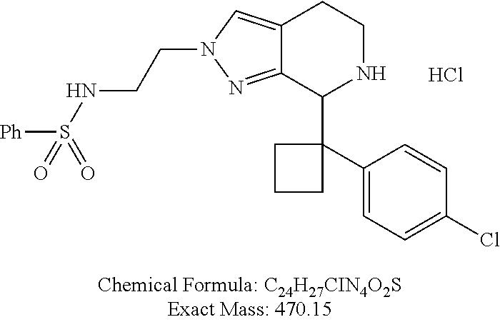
Cl.C12=NN(CCNS([Ph])(=O)=O)C=C1CCNC2C1(C2=CC=C(Cl)C=C2)CCC1
